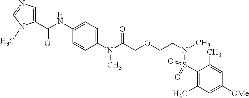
C1(N(C(COCCN(S(C2=C(C)C=C([OMe])C=C2C)(=O)=O)C)=O)C)=CC=C(NC(=O)C2=CN=CN2C)C=C1
